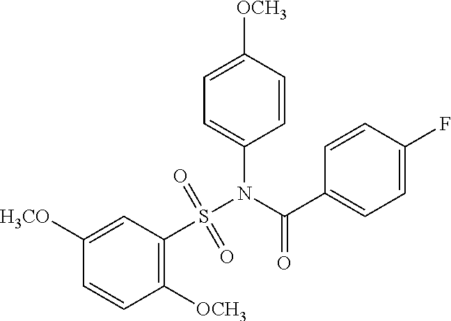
C1([H3CO])=CC(S(N(C(C2=CC=C(F)C=C2)=O)C2=CC=C([OCH3])C=C2)(=O)=O)=C([OCH3])C=C1
